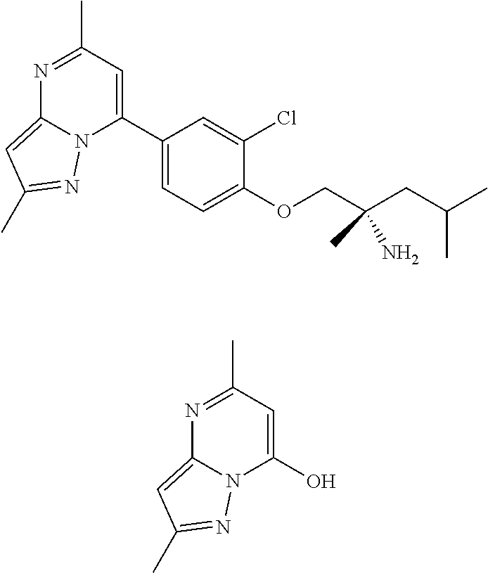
C1(C2=CC(C)=NC3=CC(C)=NN23)=CC=C(OCC(CC(C)C)(N)C)C(Cl)=C1.OC1=CC(C)=NC2=CC(C)=NN12
